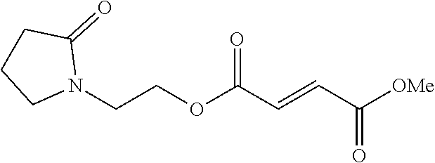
[OMe]C(C=CC(OCCN1C(=O)CCC1)=O)=O
